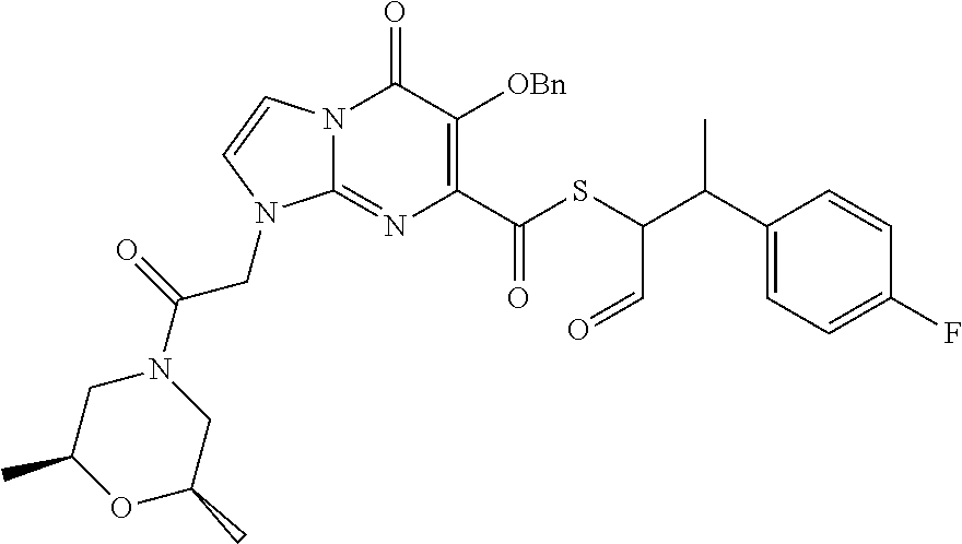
N12C(=NC(C(SC(C(C3=CC=C(F)C=C3)C)C=O)=O)=C([OBn])C1=O)N(CC(N1CC(C)OC(C)C1)=O)C=C2
